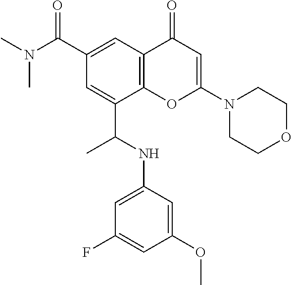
C12=C(C=C(C(N(C)C)=O)C=C1C(NC1=CC(F)=CC(OC)=C1)C)C(=O)C=C(N1CCOCC1)O2
